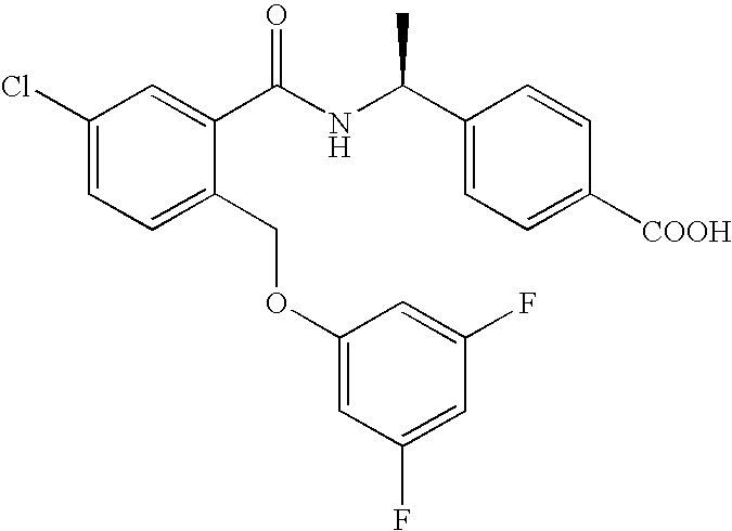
C1(Cl)=CC=C(COC2=CC(F)=CC(F)=C2)C(C(NC(C2=CC=C([COOH])C=C2)C)=O)=C1
